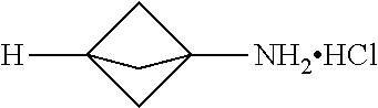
C1C2([H])CC1([NH2HCl])C2
